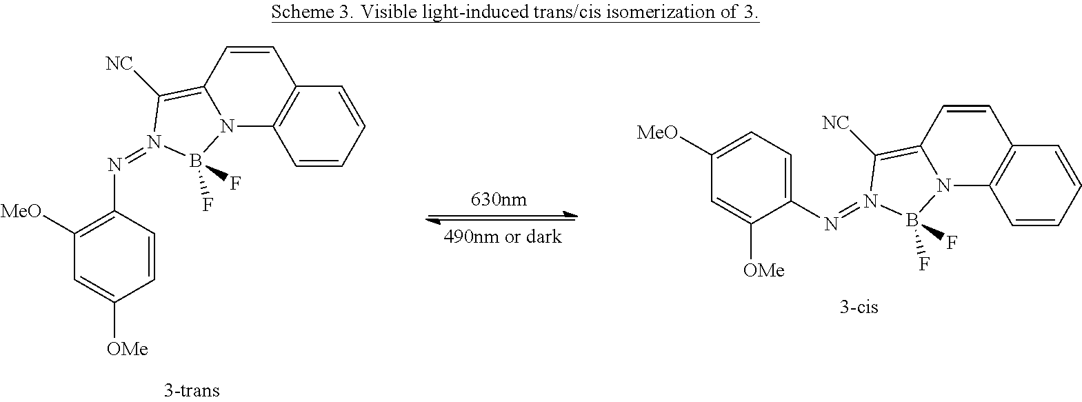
C1=CC=CC2=C1N1C(=C([NC])N(=NC3=CC=C([MeO])C=C3[OMe])B1(F)F)C=C2.C1=CC=CC2=C1N1C(=C([NC])N(=NC3=C([MeO])C=C([OMe])C=C3)B1(F)F)C=C2
